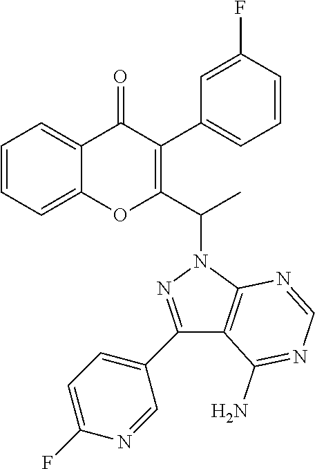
C1=CC=C2C(=C1)OC(C(N1N=C(C3=CC=C(F)N=C3)C3=C1N=CN=C3N)C)=C(C1=CC=CC(F)=C1)C2=O
